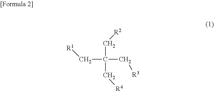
C(C(C[R1])(C[R3])C[R4])[R2]
